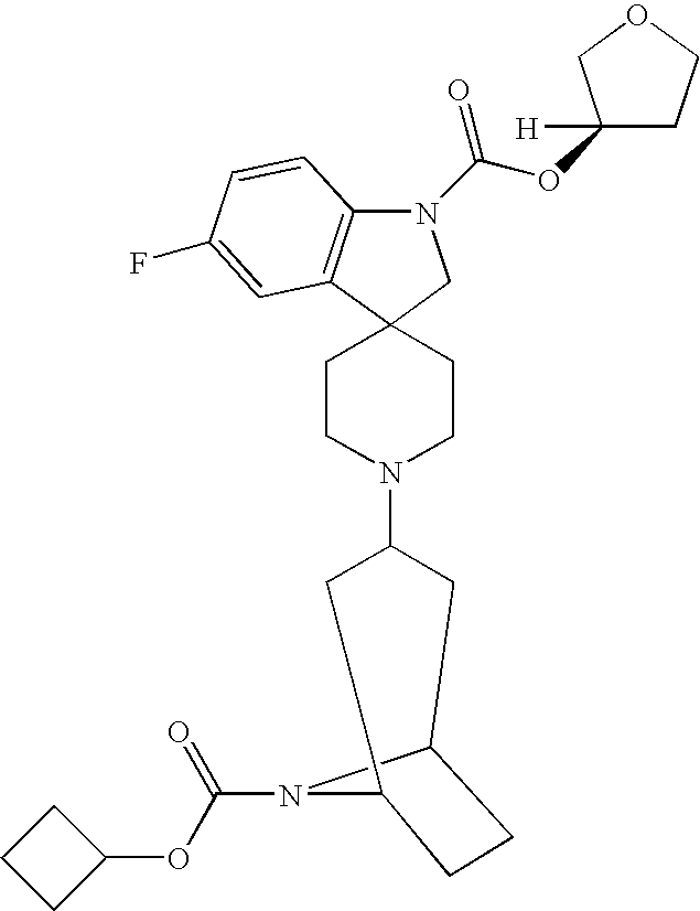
C1CN(C2CC3CCC(C2)N3C(OC2CCC2)=O)CCC12C1=C(N(C(OC3([H])CCOC3)=O)C2)C=CC(F)=C1
